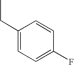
C1(CC)=CC=C(F)C=C1
